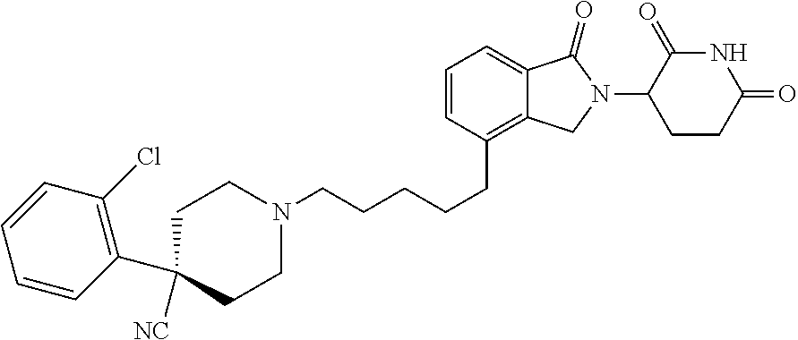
C1=CC(CCCCCN2CCC(C3=C(Cl)C=CC=C3)([NC])CC2)=C2C(=C1)C(=O)N(C1CCC(=O)NC1=O)C2
